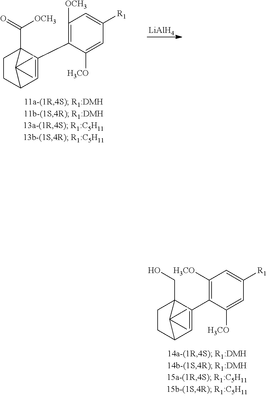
C1CC2C=C(C3=C([H3CO])C=C([R1])C=C3[H3CO])C1(CO)C2(C)C.C1CC2C=C(C3=C([OCH3])C=C([R1])C=C3[H3CO])C1(C(=O)[OCH3])C2(C)C.[LiAlH4]
